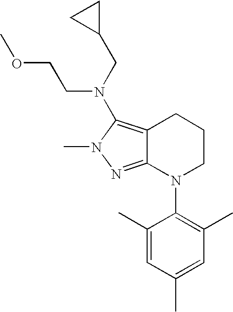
C12=NN(C)C(N(CC3CC3)CCOC)=C1CCCN2C1=C(C)C=C(C)C=C1C
